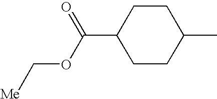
C1(C(OC[Me])=O)CCC(C)CC1
